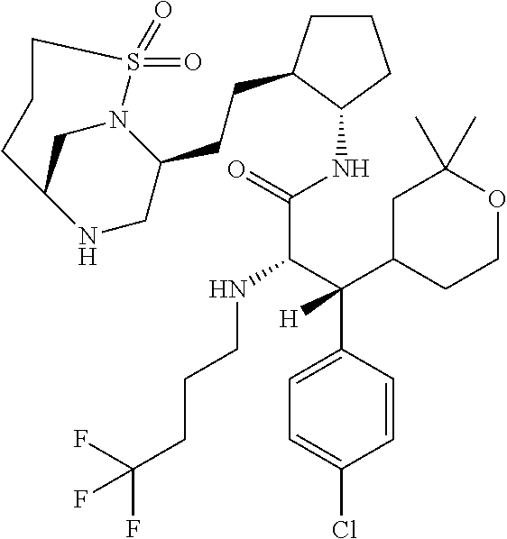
C(C1CNC2CN1S(=O)(=O)CCC2)CC1CCCC1NC(C(NCCCC(F)(F)F)C(C1=CC=C(Cl)C=C1)(C1CCOC(C)(C)C1)[H])=O
